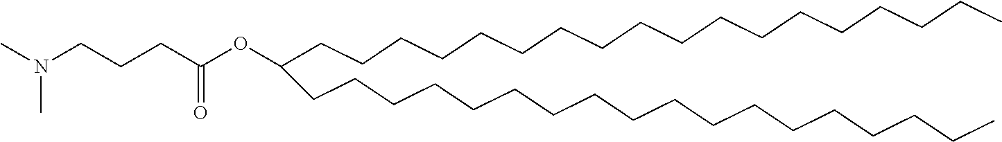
CN(CCCC(OC(CCCCCCCCCCCCCCCCCC)CCCCCCCCCCCCCCCCCC)=O)C
